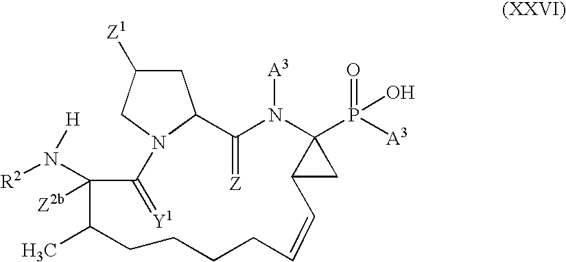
C1C([Z1])CN2C1C(=[Z])N([A3])C1(P(=O)([A3])O)C(C1)C=CCCCCC(C)C([Z2b])(N([R2])[H])C2=[Y1]
